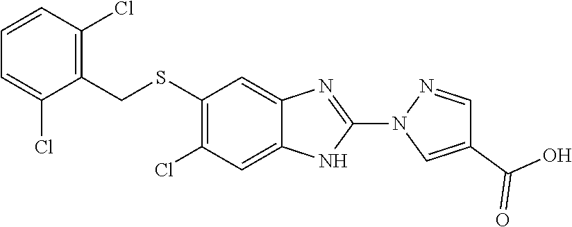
C1=CC(Cl)=C(CSC2=C(Cl)C=C3NC(N4N=CC(C(O)=O)=C4)=NC3=C2)C(Cl)=C1
